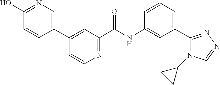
C1(O)=NC=C(C2=CC(C(NC3=CC(C4=NN=CN4C4CC4)=CC=C3)=O)=NC=C2)C=C1
